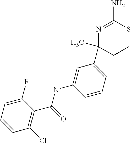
N1=C(N)SCCC1(C1=CC=CC(NC(=O)C2=C(Cl)C=CC=C2F)=C1)C
